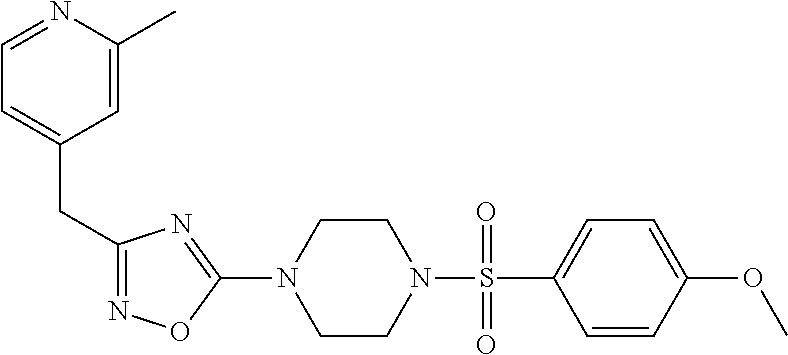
N1=C(CC2=CC=NC(C)=C2)N=C(N2CCN(S(=O)(C3=CC=C(OC)C=C3)=O)CC2)O1
